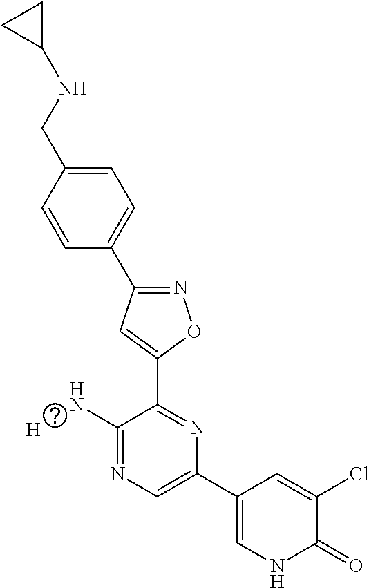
C1=CC(CNC2CC2)=CC=C1C1=NOC(C2=NC(C3=CNC(=O)C(Cl)=C3)=CN=C2N)=C1.[H]
